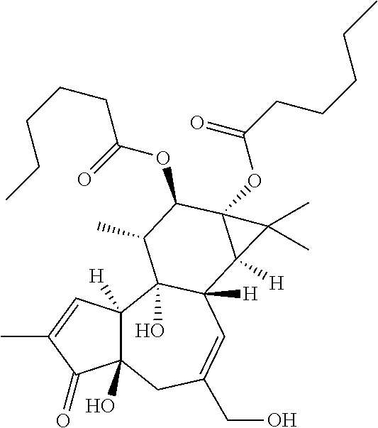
C12(O)C([H])(C=C(C)C1=O)C1(O)C([H])(C=C(CO)C2)C2([H])C(OC(CCCCC)=O)(C(OC(=O)CCCCC)C1C)C2(C)C
